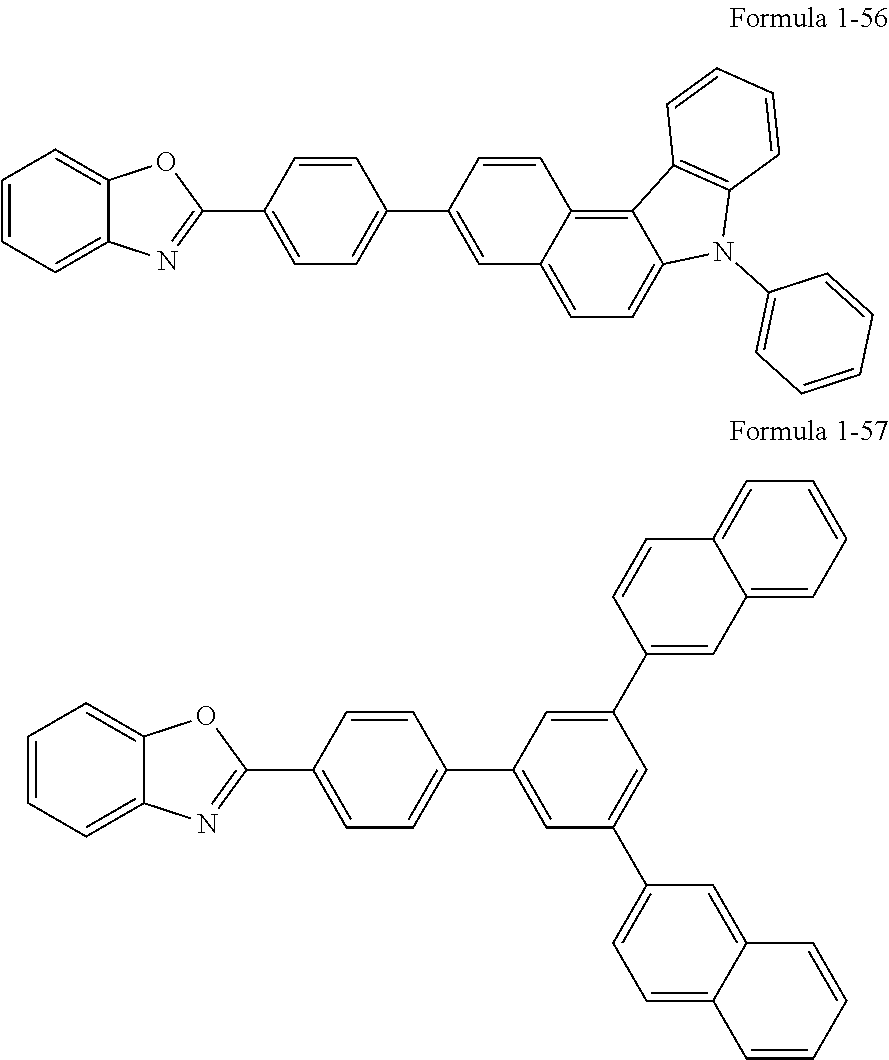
C1=CC=C2C(=C1)OC(C1=CC=C(C3=CC4=CC=C5C(=C4C=C3)C3=C(N5C4=CC=CC=C4)C=CC=C3)C=C1)=N2.C1=CC=C2C(=C1)OC(C1=CC=C(C3=CC(C4=CC=C5C(=C4)C=CC=C5)=CC(C4=CC5=CC=CC=C5C=C4)=C3)C=C1)=N2
